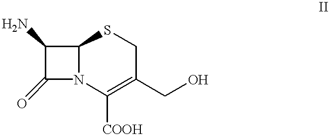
C1(N)C(=O)N2C1SCC(CO)=C2[COOH]
